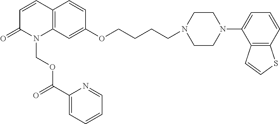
C1=CC2=C(N(COC(C3=CC=CC=N3)=O)C1=O)C=C(OCCCCN1CCN(C3=CC=CC4=C3C=CS4)CC1)C=C2
